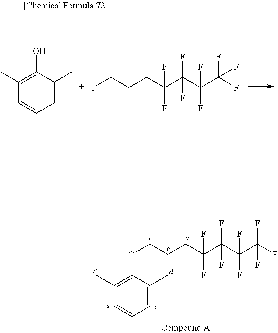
C1=C(C)C(O)=C(C)C=C1.ICCCC(C(C(C(F)(F)F)(F)F)(F)F)(F)F.O(CCCC(C(C(C(F)(F)F)(F)F)(F)F)(F)F)C1=C(C)C=CC=C1C
